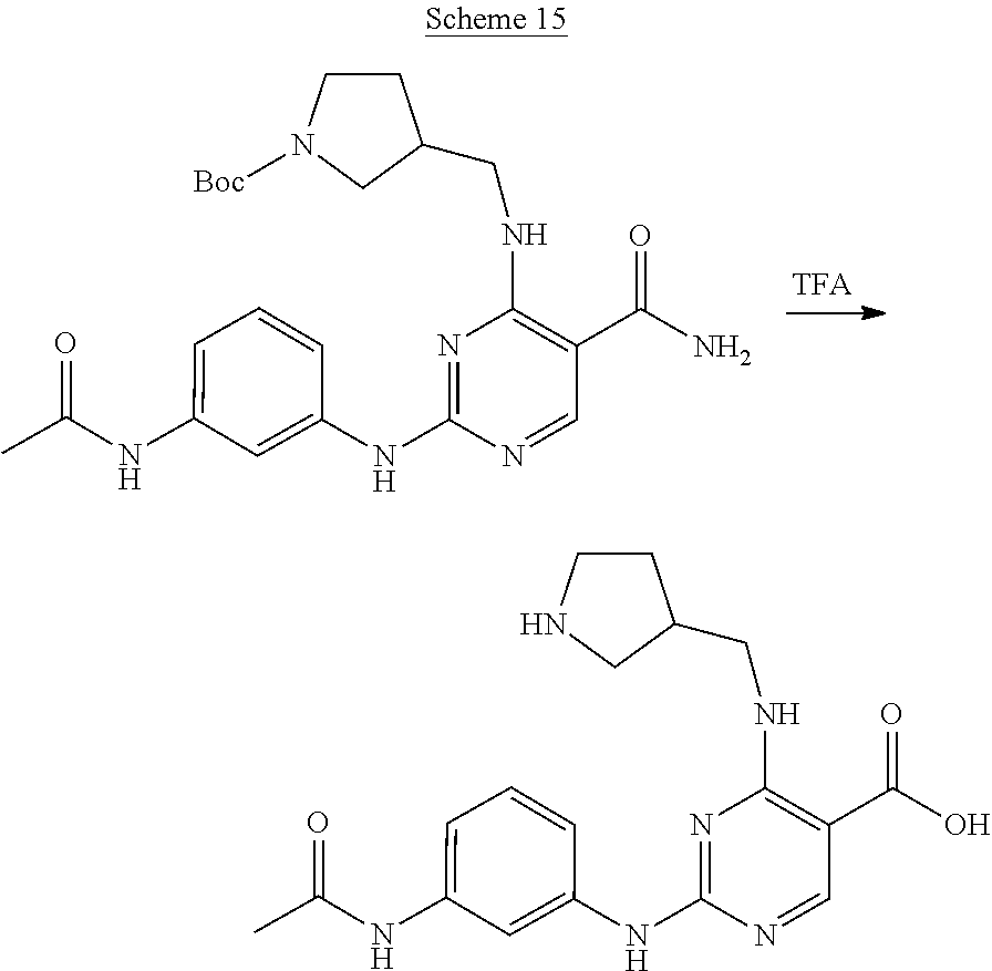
N1=C(NC2=CC(NC(=O)C)=CC=C2)N=CC(C(N)=O)=C1NCC1CCN([Boc])C1.N1=C(NC2=CC(NC(=O)C)=CC=C2)N=CC(C(O)=O)=C1NCC1CCNC1
